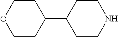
C1CC(C2CCNCC2)CCO1
